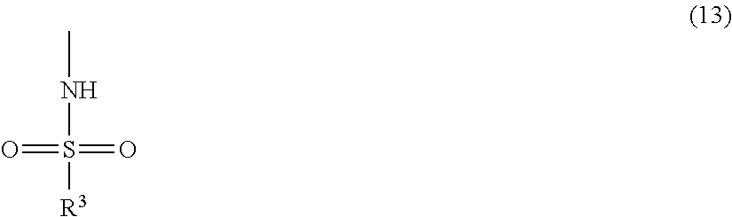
O=S(=O)(NC)[R3]
